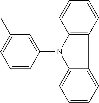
C1=C(C)C=C(N2C3=C(C4=CC=CC=C24)C=CC=C3)C=C1
